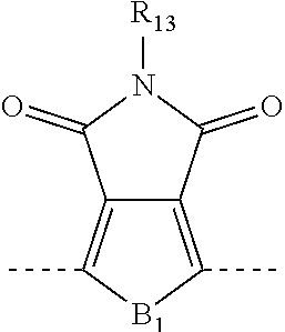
C12=C(C)[B1]C(C)=C1C(=O)N([R13])C2=O
